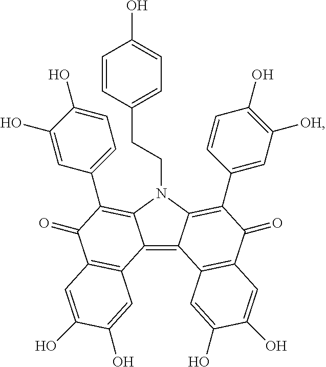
C12=C3C(=C(C4=CC([OH])=C(O)C=C4)C(=O)C4=C3C=C(O)C(O)=C4)N(CCC3=CC=C(O)C=C3)C1=C(C1=CC=C(O)C(O)=C1)C(=O)C1=C2C=C(O)C(O)=C1
